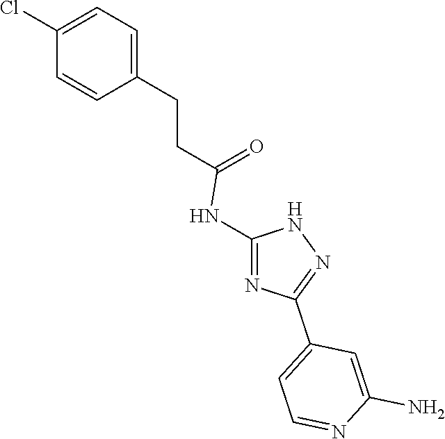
C1=C(CCC(=O)NC2=NC(C3=CC=NC(N)=C3)=NN2)C=CC(Cl)=C1
